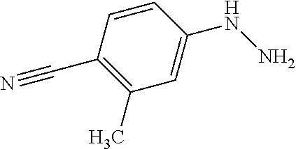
C1=CC(C#N)=C(C)C=C1NN
